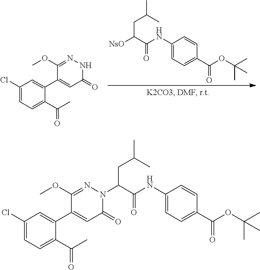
CC(C)CC([NsO])C(NC1=CC=C(C(OC(C)(C)C)=O)C=C1)=O.C1(Cl)=CC=C(C(C)=O)C(C2=CC(=O)NN=C2OC)=C1.C1(Cl)=CC=C(C(C)=O)C(C2=CC(=O)N(C(CC(C)C)C(NC3=CC=C(C(OC(C)(C)C)=O)C=C3)=O)N=C2OC)=C1
